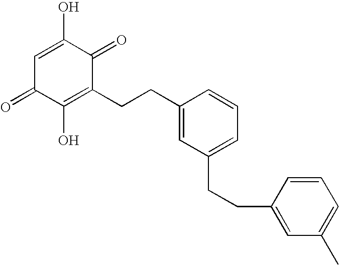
OC1=CC(=O)C(O)=C(CCC2=CC(CCC3=CC(C)=CC=C3)=CC=C2)C1=O
